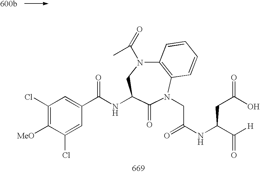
C1(Cl)=C([MeO])C(Cl)=CC(C(=O)NC2CN(C(=O)C)C3=C(N(CC(=O)NC(CC(O)=O)C([H])=O)C2=O)C=CC=C3)=C1
